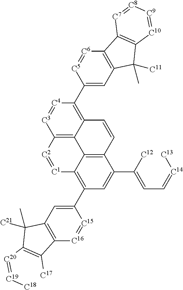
[C6]1=[C5]C(C2=C3C4=C([C3]=[C4]2)[C2]=[C1]C2=C(C5=CC6=C([C16]=[C15]5)C([C17])=C([C20]=[C19][C18])C6([C21])C)C=C(C([C12])=CC=[C14][C13])C(=C42)C=C3)=CC2=C1C1=C(C2([C11])C)[C10]=[C9][C8]=[C7]1
